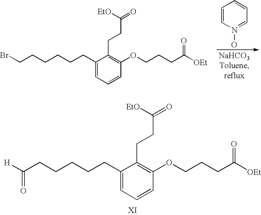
C1(CCCCCCBr)=CC=CC(OCCCC([OEt])=O)=C1CCC(=O)[EtO].C1=CN(O)=CC=C1.C1(CCCCCC([H])=O)=CC=CC(OCCCC([OEt])=O)=C1CCC(=O)[EtO]
